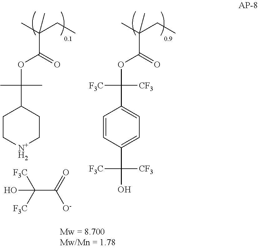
CC(CC)(C(=O)OC(C1=CC=C(C(O)([CF3])[F3C])C=C1)([CF3])[F3C])C.CC(CC)(C(=O)OC(C1CC[N+H2]CC1)(C)C)C.C(C([O-])=O)([F3C])([F3C])O
